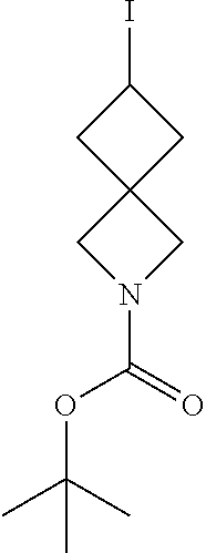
C1(I)CC2(C1)CN(C(=O)OC(C)(C)C)C2
